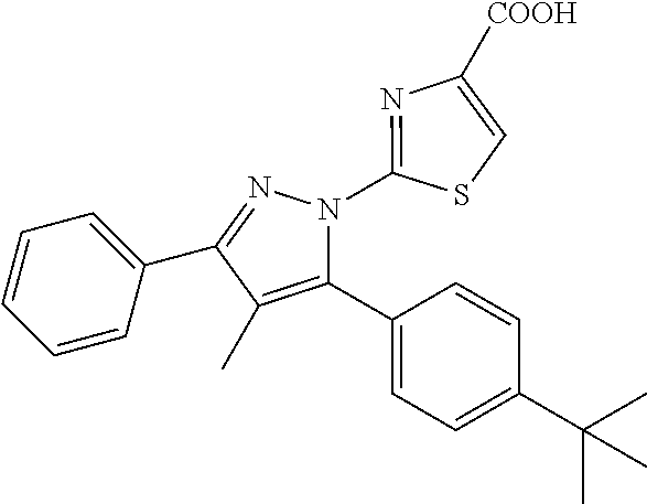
C1=CC=C(C2=NN(C3=NC([COOH])=CS3)C(C3=CC=C(C(C)(C)C)C=C3)=C2C)C=C1
